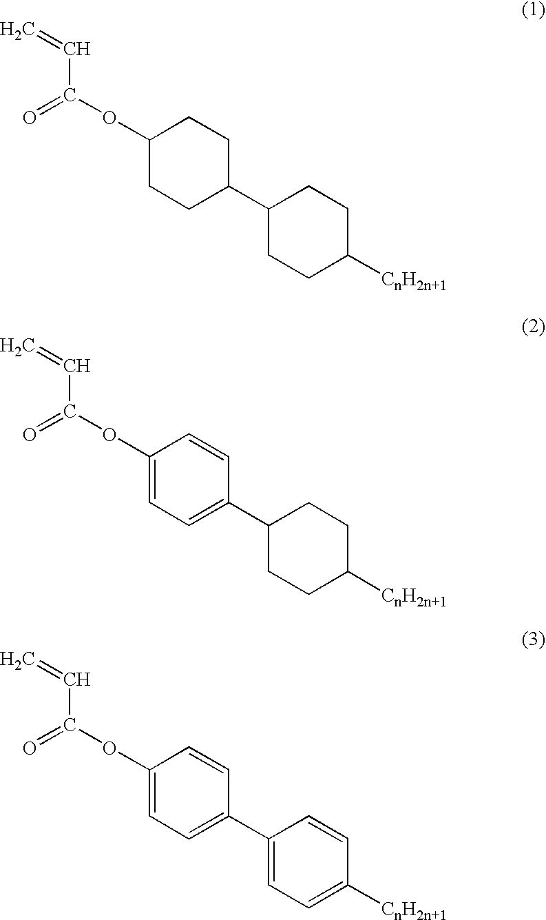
C1(OC(=O)C=C)CCC(C2CCC([CnH2n+1])CC2)CC1.C1(OC(=O)C=C)=CC=C(C2CCC([CnH2n+1])CC2)C=C1.C1(OC(=O)C=C)=CC=C(C2=CC=C([CnH2n+1])C=C2)C=C1
